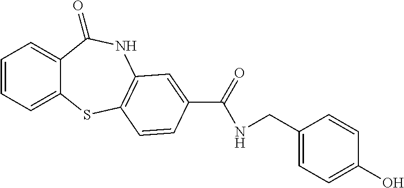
C1=CC=C2C(=C1)C(=O)NC1=C(S2)C=CC(C(=O)NCC2=CC=C(O)C=C2)=C1
